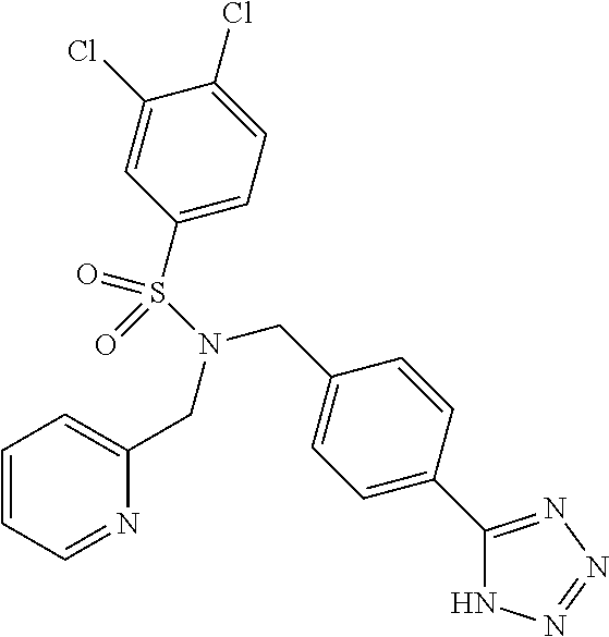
C1=CC=NC(CN(CC2=CC=C(C3=NN=NN3)C=C2)S(C2=CC=C(Cl)C(Cl)=C2)(=O)=O)=C1
